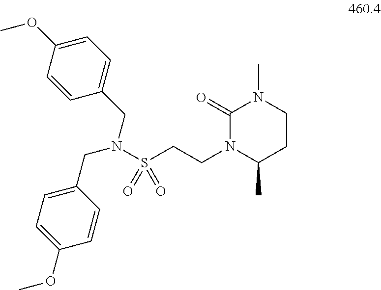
C1(CN(S(CCN2C(=O)N(C)CCC2C)(=O)=O)CC2=CC=C(OC)C=C2)=CC=C(OC)C=C1
